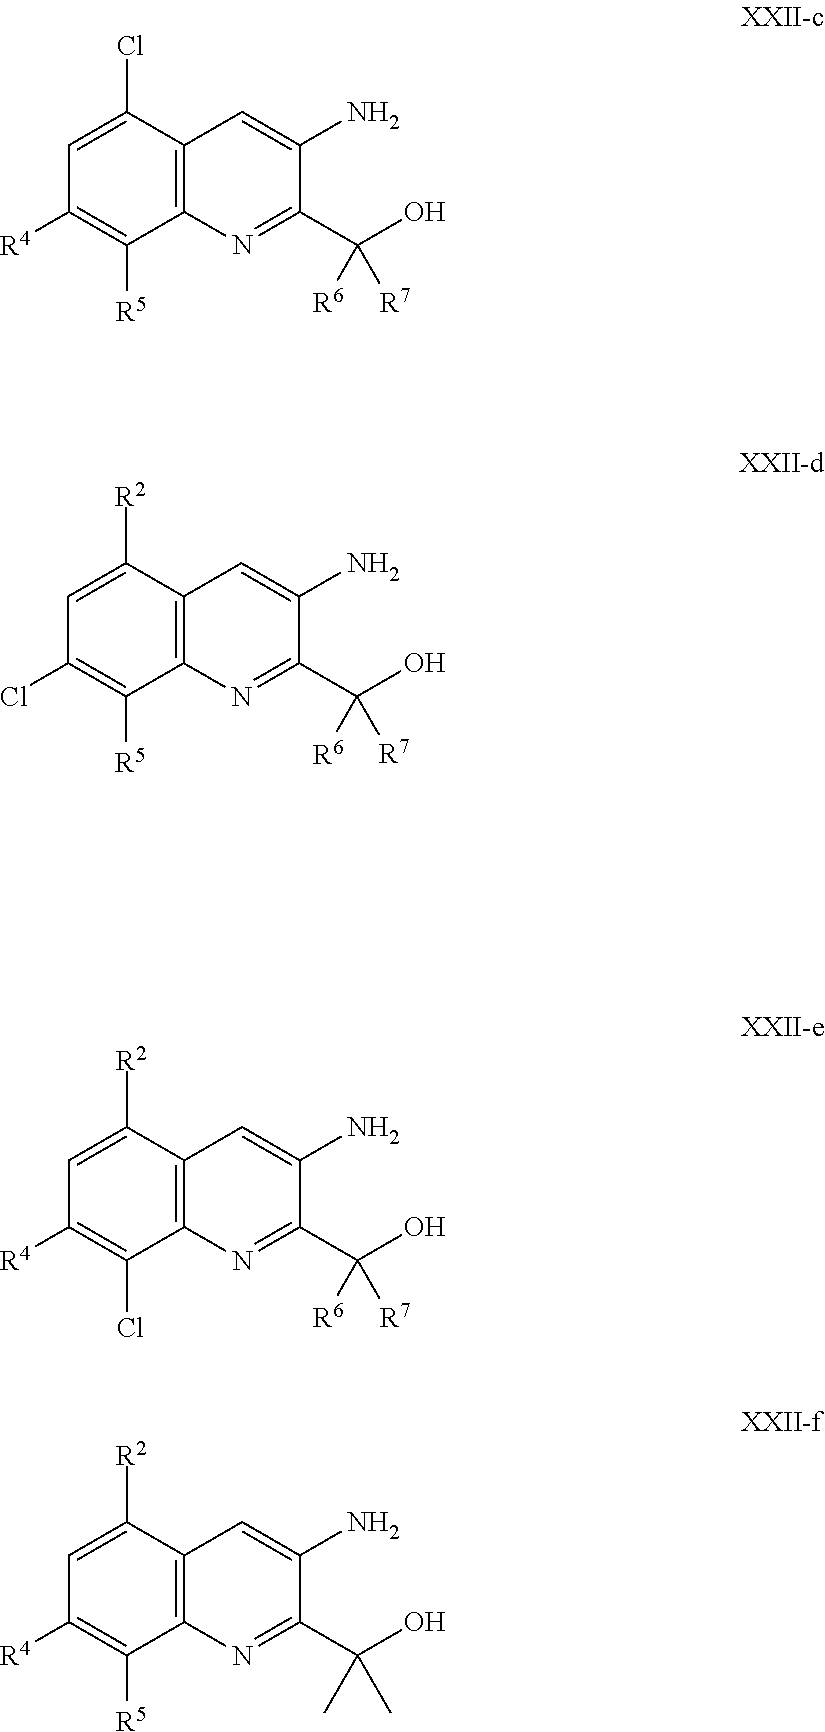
C1=C(Cl)C2=C(C([R5])=C1[R4])N=C(C(O)([R6])[R7])C(N)=C2.C1=C([R2])C2=C(C([R5])=C1Cl)N=C(C(O)([R6])[R7])C(N)=C2.C1=C([R2])C2=C(C(Cl)=C1[R4])N=C(C(O)([R6])[R7])C(N)=C2.C1=C([R2])C2=C(C([R5])=C1[R4])N=C(C(O)(C)C)C(N)=C2
